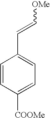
C1=CC([COOMe])=CC=C1C=C[OMe]
